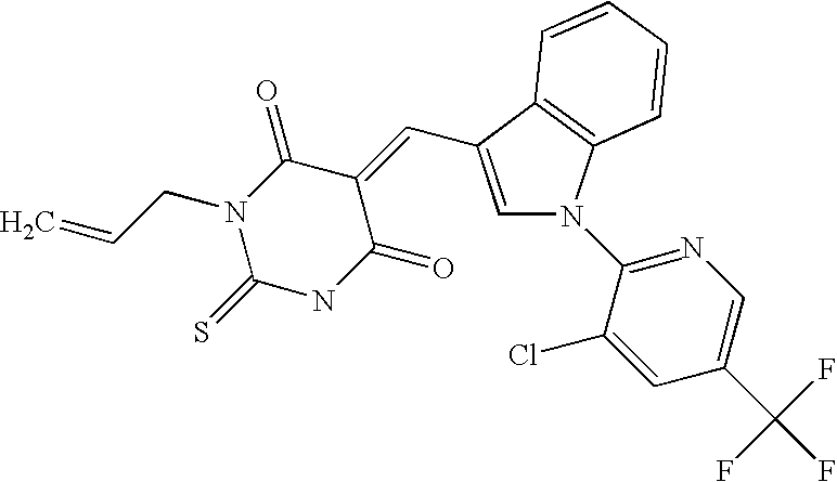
C=CCN1C(=S)NC(=O)C(=CC2=CN(C3=NC=C(C(F)(F)F)C=C3Cl)C3=C2C=CC=C3)C1=O
